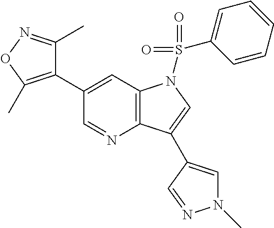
C1(C2=C(C)ON=C2C)=CC2=C(N=C1)C(C1=CN(C)N=C1)=CN2S(=O)(=O)C1=CC=CC=C1
